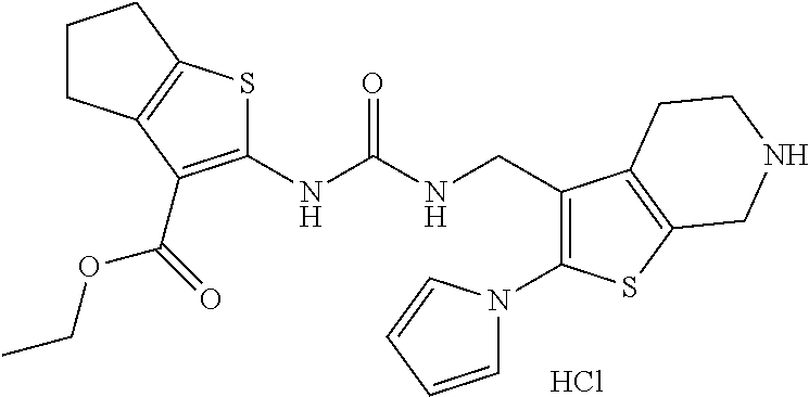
C1CC2=C(C1)SC(NC(NCC1=C(N3C=CC=C3)SC3=C1CCNC3)=O)=C2C(OCC)=O.Cl
